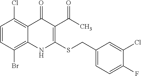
C1=CC(Br)=C2C(=C1Cl)C(=O)C(C(C)=O)=C(SCC1=CC=C(F)C(Cl)=C1)N2
